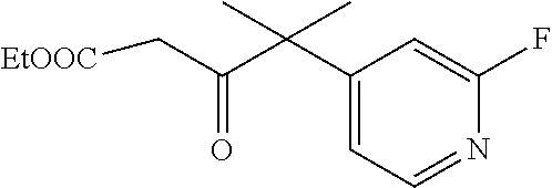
C1(C(C(C[EtOOC])=O)(C)C)=CC=NC(F)=C1
